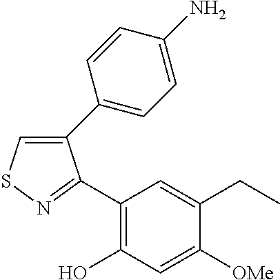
C1(C2=CC=C(N)C=C2)=CSN=C1C1=C(O)C=C([OMe])C(CC)=C1
